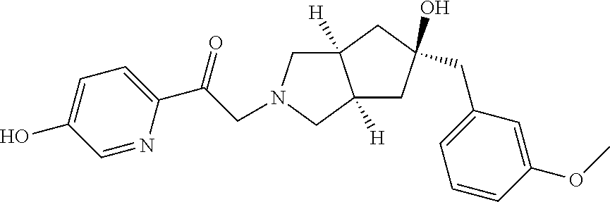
C12([H])CN(CC(C3=CC=C(O)C=N3)=O)CC1([H])CC(O)(CC1=CC=CC(OC)=C1)C2
